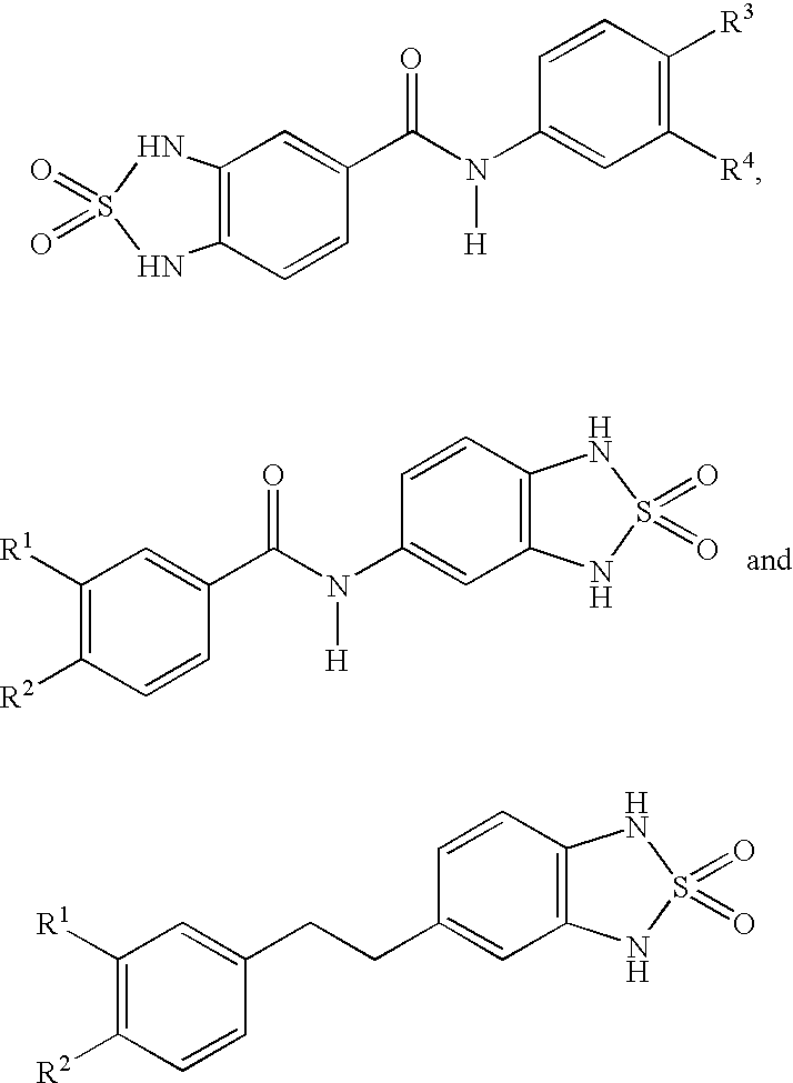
C1([R1])=C([R2])C=CC(C(N(C2=CC3=C(C=C2)NS(=O)(=O)N3)[H])=O)=C1.C12=C(C=CC(C(N(C3=CC([R4])=C([R3])C=C3)[H])=O)=C1)NS(=O)(=O)N2.C1([R1])=C([R2])C=CC(CCC2=CC3=C(C=C2)NS(=O)(=O)N3)=C1
